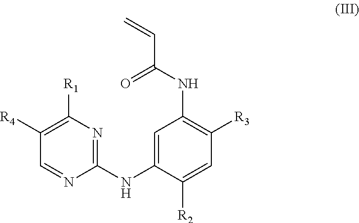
[R1]C1=C([R4])C=NC(NC2=CC(NC(=O)C=C)=C([R3])C=C2[R2])=N1
